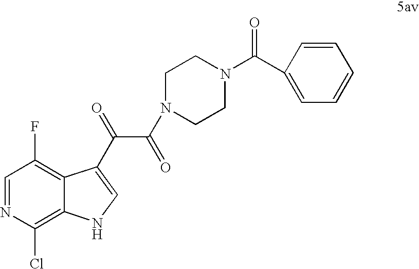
C1=NC(Cl)=C2C(=C1F)C(C(=O)C(N1CCN(C(C3=CC=CC=C3)=O)CC1)=O)=CN2
